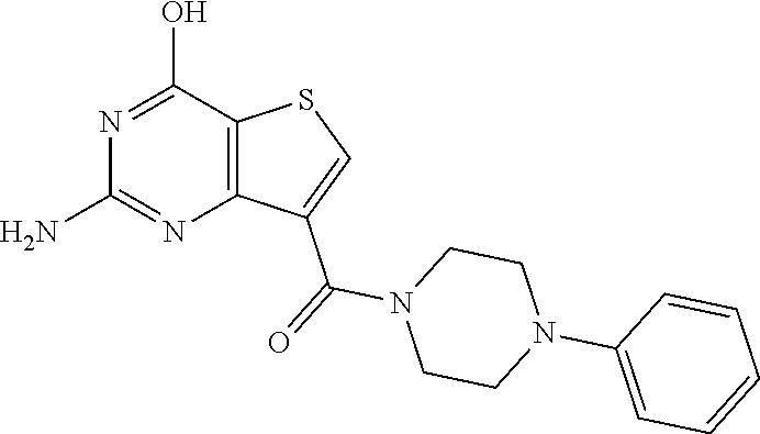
C1(N)=NC2=C(C(O)=N1)SC=C2C(N1CCN(C2=CC=CC=C2)CC1)=O
